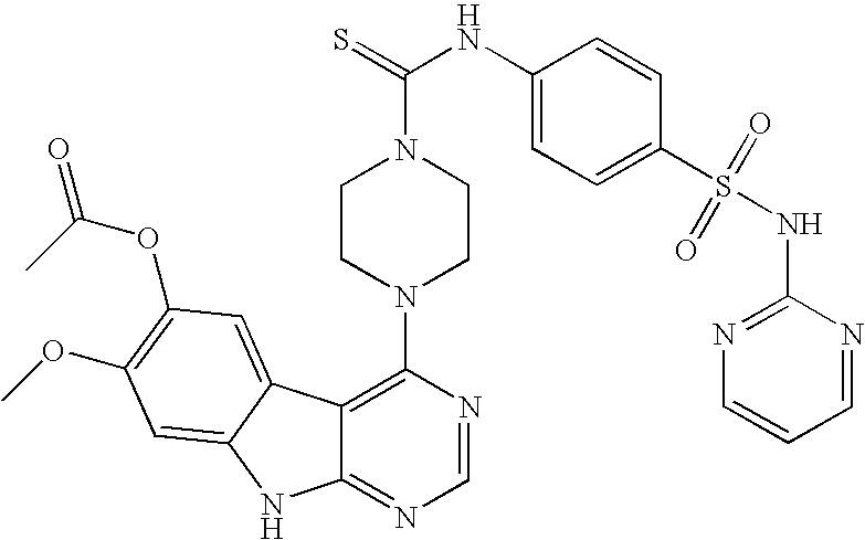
C12=C(N3CCN(C(=S)NC4=CC=C(S(NC5=NC=CC=N5)(=O)=O)C=C4)CC3)N=CN=C1NC1=CC(OC)=C(OC(C)=O)C=C21
